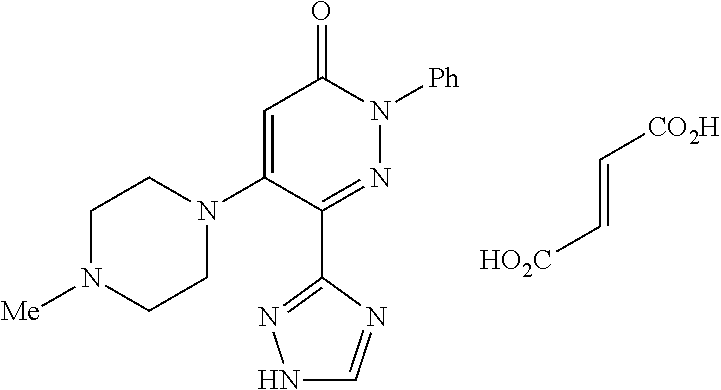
N1(C2=CC(=O)N([Ph])N=C2C2=NNC=N2)CCN([Me])CC1.C(=C[HO2C])[CO2H]
